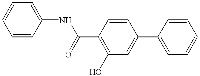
C1=CC(NC(C2=C(O)C=C(C3=CC=CC=C3)C=C2)=O)=CC=C1
